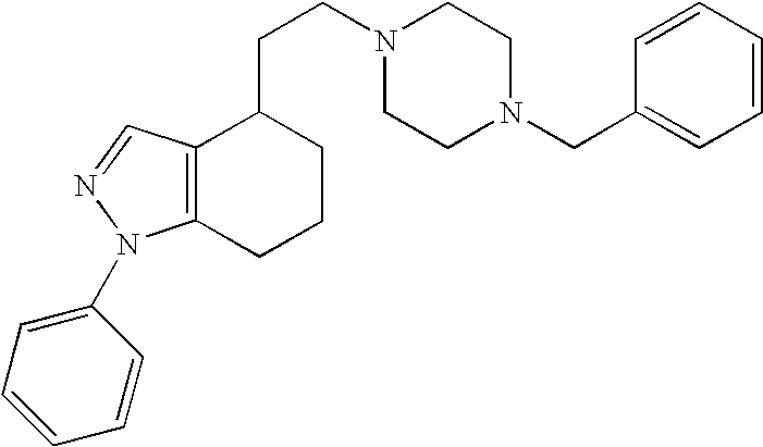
C12=C(CCCC1CCN1CCN(CC3=CC=CC=C3)CC1)N(C1=CC=CC=C1)N=C2
